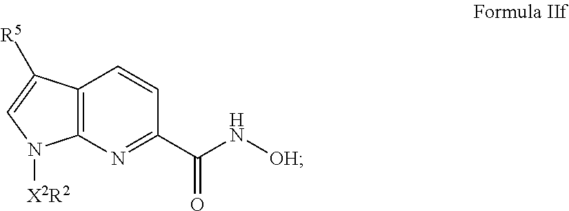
C12=C(N=C(C(N[OH])=O)C=C1)N([X2R2])C=C2[R5]
